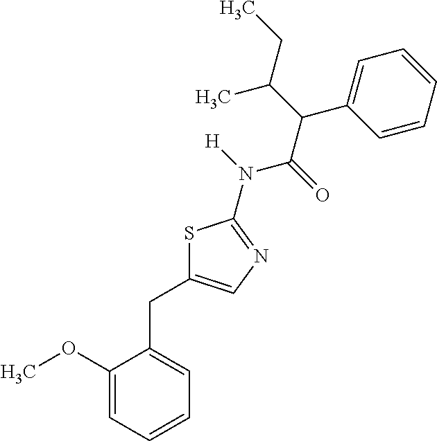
C1(OC)=CC=CC=C1CC1=CN=C(N([H])C(=O)C(C(CC)C)C2=CC=CC=C2)S1
